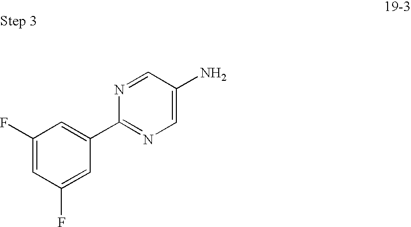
C1(F)=CC(F)=CC(C2=NC=C(N)C=N2)=C1
